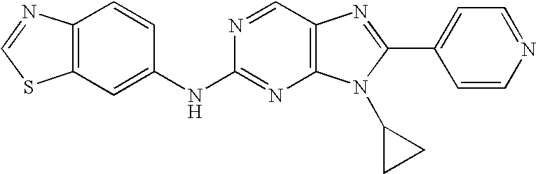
C12=C(C=C(NC3=NC4=C(C=N3)N=C(C3=CC=NC=C3)N4C3CC3)C=C1)SC=N2
